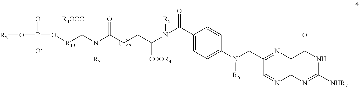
N(C(C1=CC=C(N(CC2=NC3=C(N=C2)N=C([NHR7])NC3=O)[R6])C=C1)=O)(C(CCC(N(C([R13]OP([O-])(=O)O[R2])[R4OOC])[R3])=O)[COOR4])[R5]
